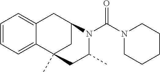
C12=CC=CC=C1CC1CC2(C)CC(C)N1C(N1CCCCC1)=O
